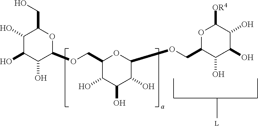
C1(COC2C(O)C(O)C(O)C(CO)O2)C(O)C(O)C(O)C(OCC2OC([OR4])C(O)C(O)C2O)O1
